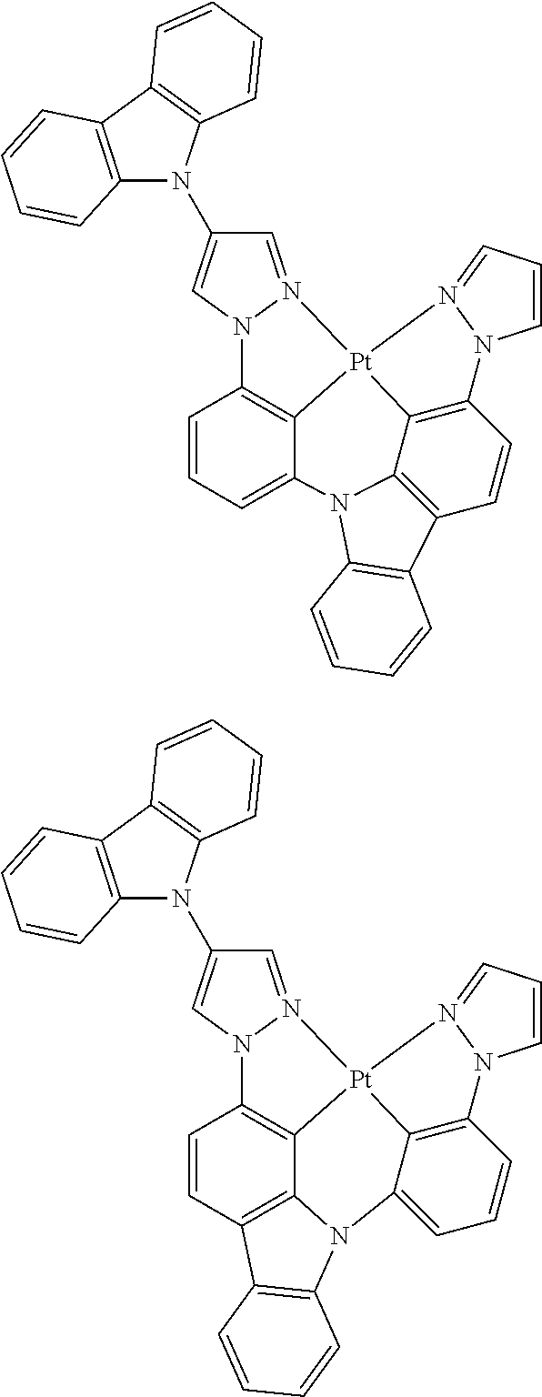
C1=N2N(C=C1N1C3=C(C4=C1C=CC=C4)C=CC=C3)C1=C3C4=C(C=C1)C1=C(N4C4=CC=CC5=C4[Pt]23N2=CC=CN52)C=CC=C1.C1=N2N(C=C1N1C3=C(C4=C1C=CC=C4)C=CC=C3)C1=C3C(=CC=C1)N1C4=C(C=CC5=C4[Pt]23N2=CC=CN52)C2=C1C=CC=C2
